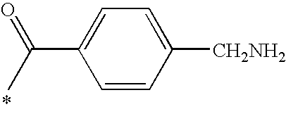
CC(=O)C1=CC=C([CH2NH2])C=C1
